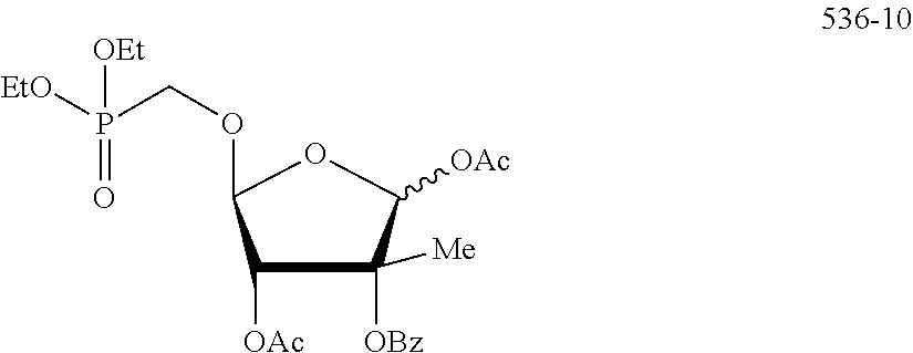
C1([OAc])C([OBz])([Me])C([OAc])OC1OCP([EtO])(=O)[OEt]
